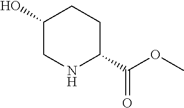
O(C)C(=O)C1CCC(O)CN1
